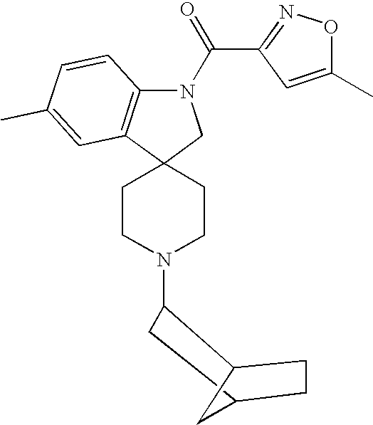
N1(C(C2=NOC(C)=C2)=O)C2=C(C3(C1)CCN(C1C4CCC(C1)C4)CC3)C=C(C)C=C2
